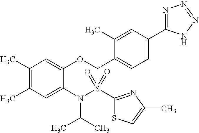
C1(C)=C(C)C=C(N(S(C2=NC(C)=CS2)(=O)=O)C(C)C)C(OCC2=CC=C(C3=NN=NN3)C=C2C)=C1
